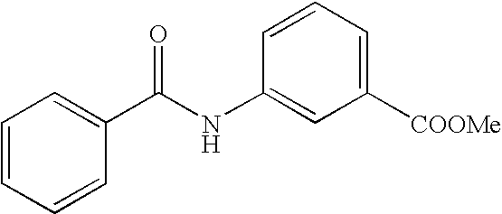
C1=CC=CC(C(NC2=CC([COOMe])=CC=C2)=O)=C1
